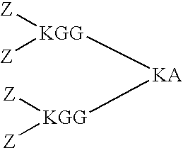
[KA]([KGG]([Z])[Z])[KGG]([Z])[Z]
